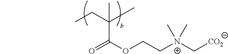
C(CC)(C)(C(=O)OCC[N+](C[CO2])(C)C)C
